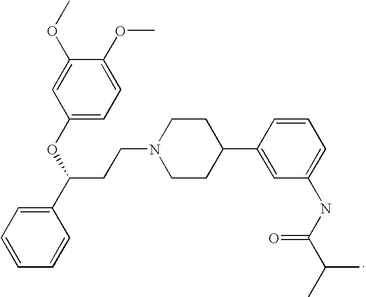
C1=CC=CC(C(CCN2CCC(C3=CC(NC(C(C)C)=O)=CC=C3)CC2)OC2=CC=C(OC)C(OC)=C2)=C1
